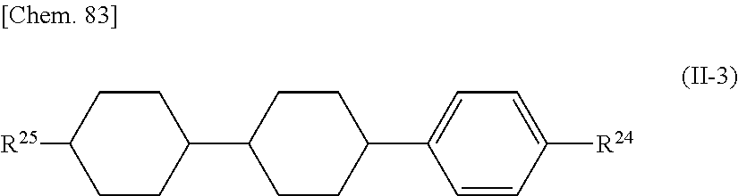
[R25]C1CCC(C2CCC(C3=CC=C([R24])C=C3)CC2)CC1
